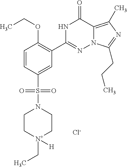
C1=CC(S(N2CC[N+](CC)([H])CC2)(=O)=O)=CC(C2=NN3C(=C(C)N=C3CCC)C(=O)N2)=C1OCC.[Cl-]
